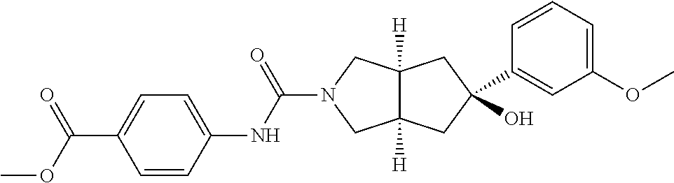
O=C(N1CC2([H])C([H])(C1)CC(O)(C1=CC(OC)=CC=C1)C2)NC1=CC=C(C(=O)OC)C=C1
